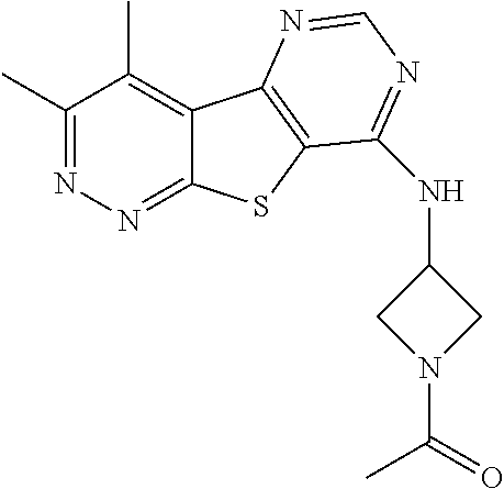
C1(C)=NN=C2C(=C1C)C1=C(S2)C(NC2CN(C(=O)C)C2)=NC=N1
